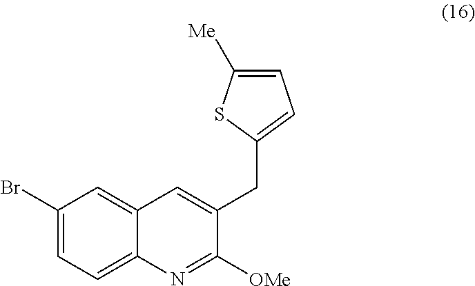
C1(CC2=CC3=CC(Br)=CC=C3N=C2[OMe])=CC=C([Me])S1
